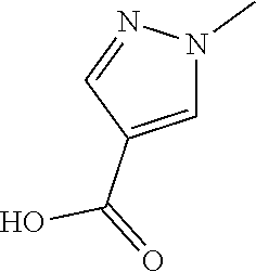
C1=NN(C)C=C1C(O)=O
